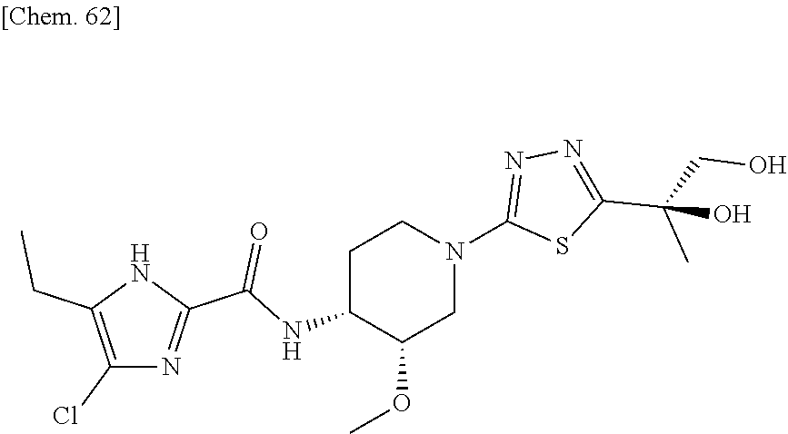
C1(Cl)=C(CC)NC(C(NC2C(OC)CN(C3=NN=C(C(C)(CO)O)S3)CC2)=O)=N1
